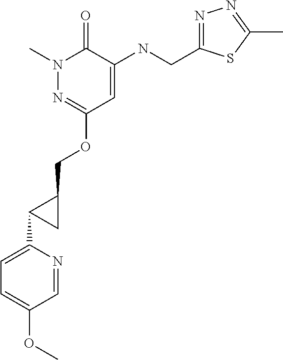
N1(C)N=C(OCC2CC2C2=CC=C(OC)C=N2)C=C(NCC2=NN=C(C)S2)C1=O
